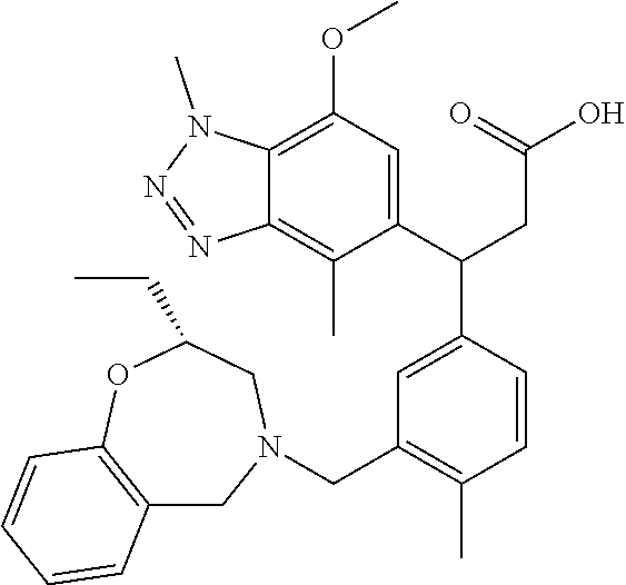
C1=CC=CC2=C1OC(CC)CN(CC1=C(C)C=CC(C(C3=CC(OC)=C4C(=C3C)N=NN4C)CC(O)=O)=C1)C2
